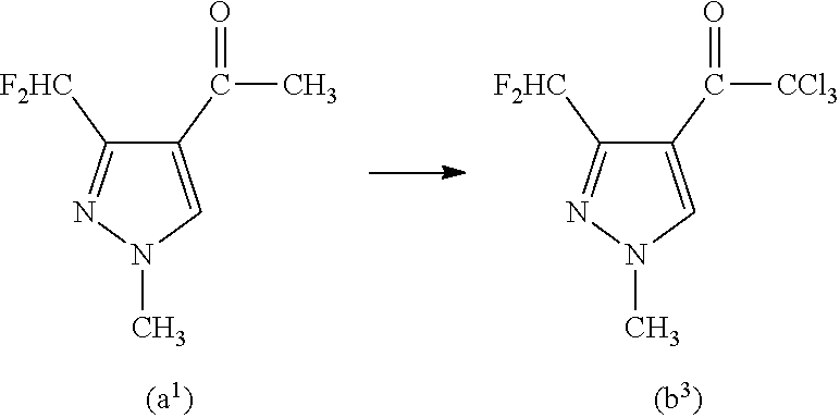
C1(C(C)=O)=CN(C)N=C1[F2HC].C1(C([CCl3])=O)=CN(C)N=C1[F2HC]
